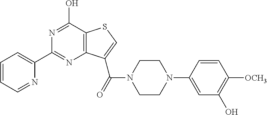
C1(C2=CC=CC=N2)=NC2=C(C(O)=N1)SC=C2C(=O)N1CCN(C2=CC(O)=C([OCH3])C=C2)CC1
